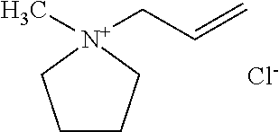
C1CC[N+](C)(CC=C)C1.[Cl-]
